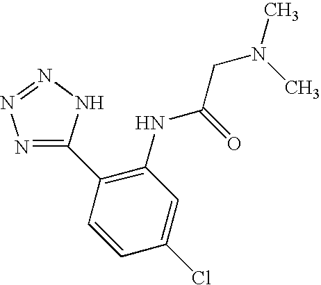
C1(C2=C(NC(CN(C)C)=O)C=C(Cl)C=C2)=NN=NN1
